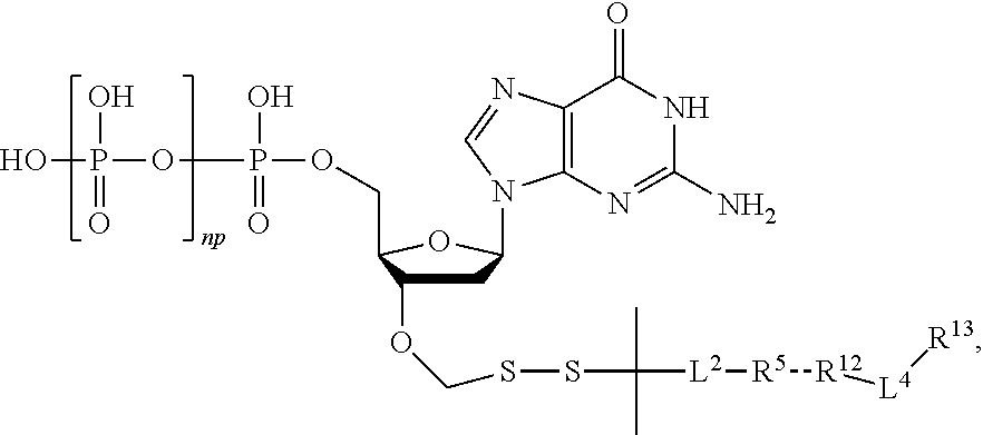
OP(OP(OCC1C(OCSSC([L2][R5][R12][L4][R13])(C)C)CC(N2C3=C(C(=O)NC(N)=N3)N=C2)O1)(O)=O)(O)=O
